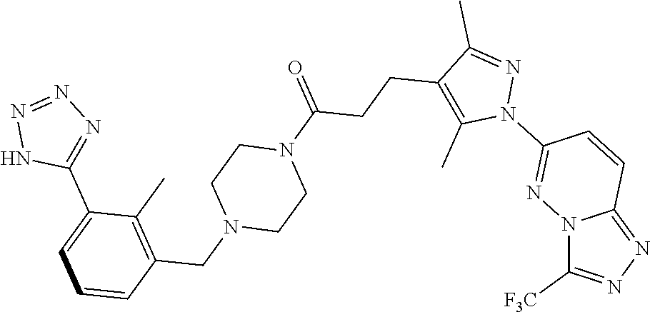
N12C([F3C])=NN=C1C=CC(N1N=C(C)C(CCC(N3CCN(CC4=C(C)C(C5=NN=NN5)=CC=C4)CC3)=O)=C1C)=N2
